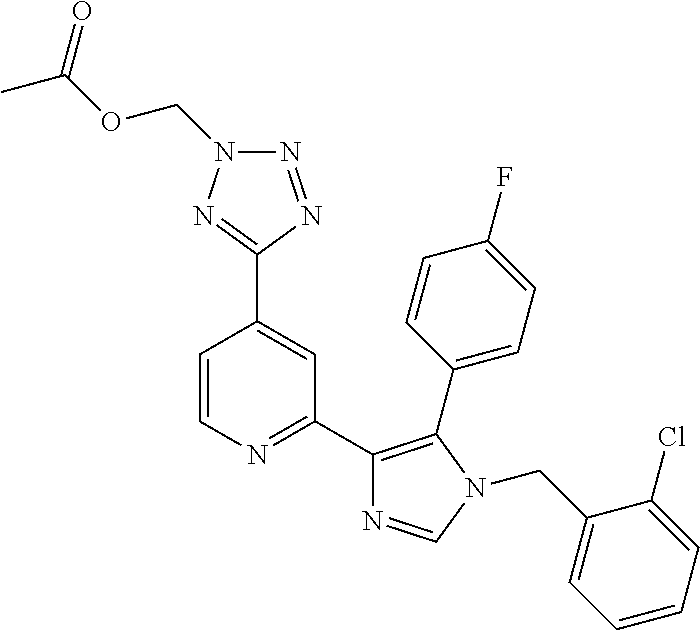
C1=CN=C(C2=C(C3=CC=C(F)C=C3)N(CC3=CC=CC=C3Cl)C=N2)C=C1C1=NN(COC(C)=O)N=N1
